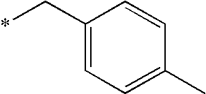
C1(C*)=CC=C(C)C=C1
